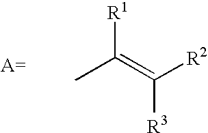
CC(=C([R2])[R3])[R1]
